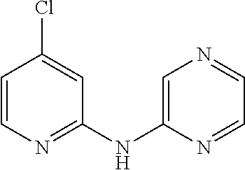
C1=CN=C(NC2=CN=CC=N2)C=C1Cl
